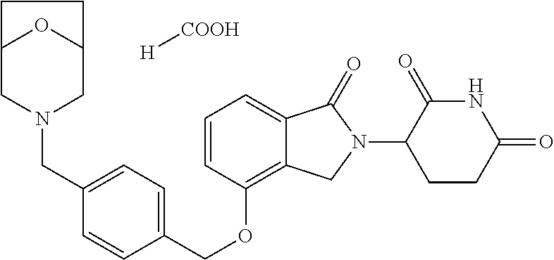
O(C1=C2C(=CC=C1)C(=O)N(C1C(=O)NC(=O)CC1)C2)CC1=CC=C(CN2CC3OC(C2)CC3)C=C1.[COOH][H]
